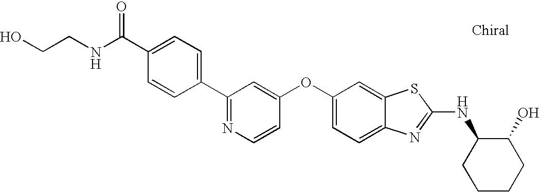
N1=C(C2=CC=C(C(NCCO)=O)C=C2)C=C(OC2=CC=C3C(=C2)SC(NC2CCCCC2O)=N3)C=C1
